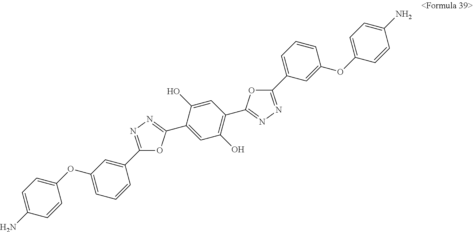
C1(OC2=CC=CC(C3=NN=C(C4=CC(O)=C(C5=NN=C(C6=CC=CC(OC7=CC=C(N)C=C7)=C6)O5)C=C4O)O3)=C2)=CC=C(N)C=C1
